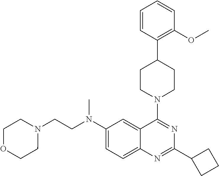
C1(N(CCN2CCOCC2)C)=CC=C2C(=C1)C(N1CCC(C3=C(OC)C=CC=C3)CC1)=NC(C1CCC1)=N2
